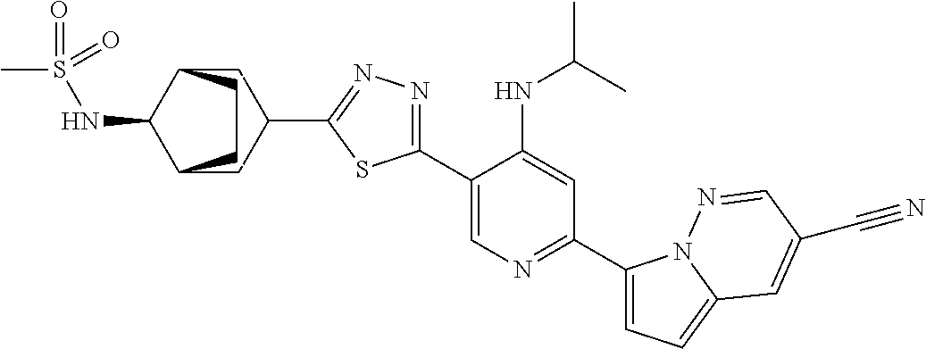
C1(C2=CN=C(C3=CC=C4N3N=CC(C#N)=C4)C=C2NC(C)C)=NN=C(C2CC3C(NS(=O)(C)=O)C(C2)CC3)S1
